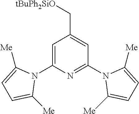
C1=C(N2C([Me])=CC=C2[Me])N=C(N2C([Me])=CC=C2[Me])C=C1C[tBuPh2SiO]
